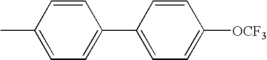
C1(C)=CC=C(C2=CC=C([OCF3])C=C2)C=C1
